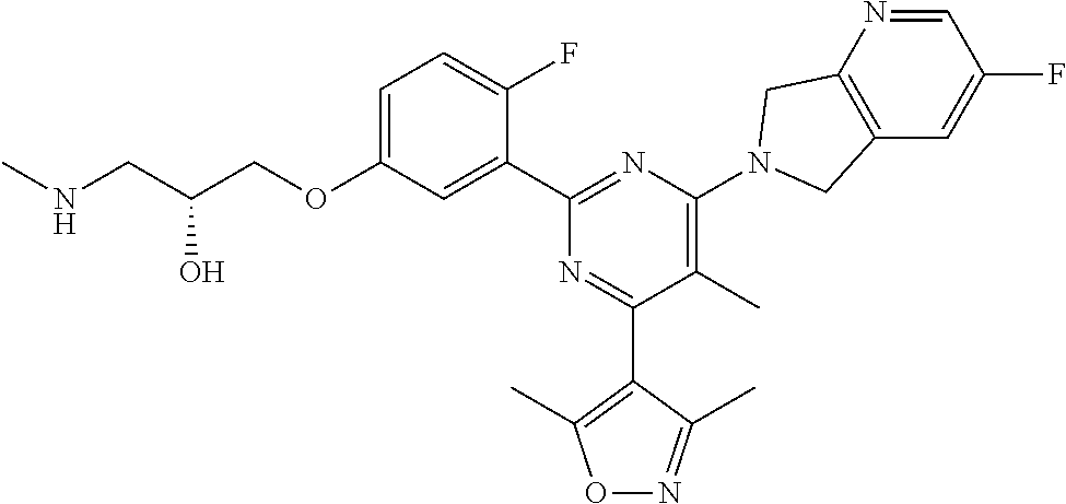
C1=C(OCC(CNC)O)C=C(C2=NC(N3CC4=C(C=C(F)C=N4)C3)=C(C)C(C3=C(C)ON=C3C)=N2)C(F)=C1
